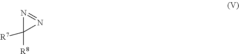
N1=NC1([R8])[R7]
